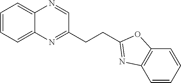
C1=CC=C2C(=C1)N=CC(CCC1=NC3=C(O1)C=CC=C3)=N2
